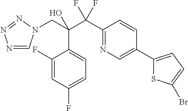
N1=CN(CC(C(C2=NC=C(C3=CC=C(Br)S3)C=C2)(F)F)(O)C2=CC=C(F)C=C2F)N=N1
